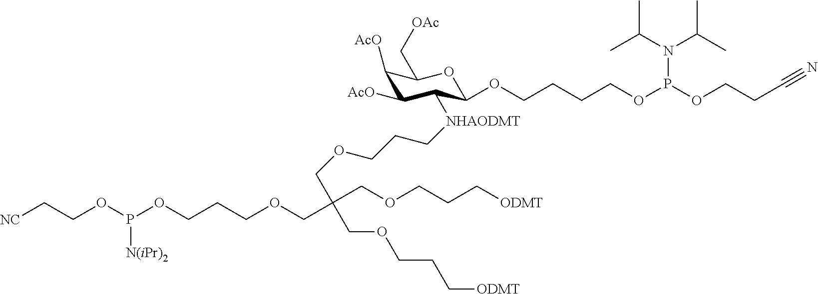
[NC]CCOP(OCCCOCC(COCCC[ODMT])(COCCC[ODMT])COCCC[NHAODMT]C1C([AcO])C([AcO])C(C[OAc])OC1OCCCCOP(OCCC#N)N(C(C)C)C(C)C)[N(iPr)2]
